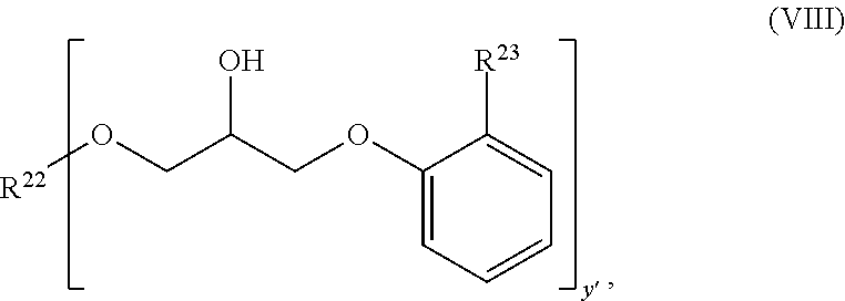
[R22]OCC(COC1=CC=CC=C1[R23])O
